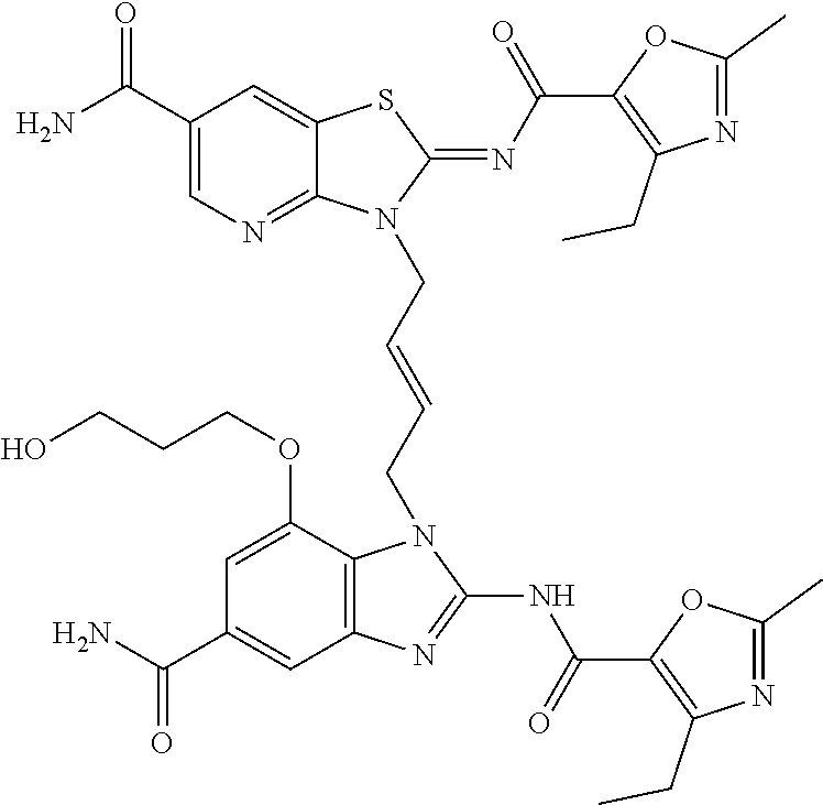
NC(C1=CN=C2C(=C1)SC(=NC(=O)C1=C(CC)N=C(C)O1)N2CC=CCN1C2=C(C=C(C(N)=O)C=C2OCCCO)N=C1NC(=O)C1=C(CC)N=C(C)O1)=O
